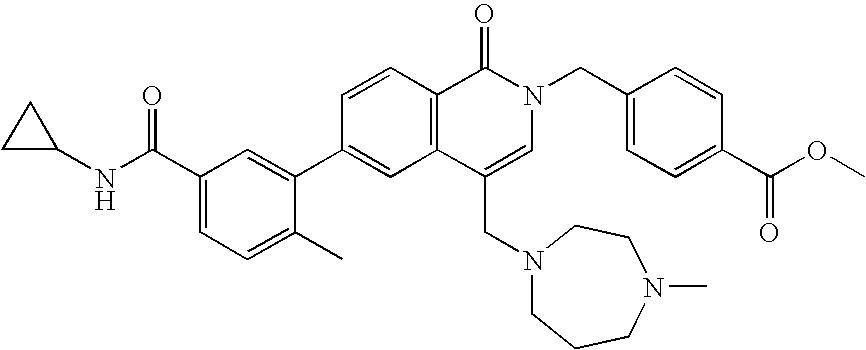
C1=CC(C2=CC(C(NC3CC3)=O)=CC=C2C)=CC2=C1C(=O)N(CC1=CC=C(C(OC)=O)C=C1)C=C2CN1CCCN(C)CC1
